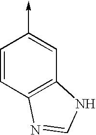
C1=CC2=C(C=C1->C)NC=N2
